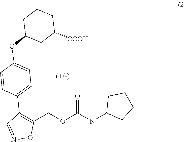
C1(C2=CC=C(OC3CC([COOH])CCC3)C=C2)=C(COC(N(C2CCCC2)C)=O)ON=C1
